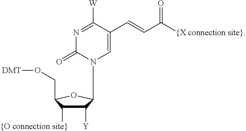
C1([Y])C([{O connection site}])C(CO[DMT])OC1N1C=C(C=CC([{X connection site}])=O)C([W])=NC1=O
